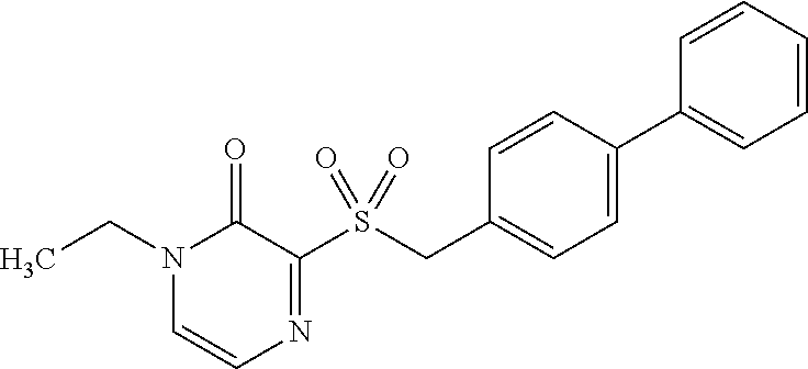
C1=CC(C2=CC=CC=C2)=CC=C1CS(C1=NC=CN(CC)C1=O)(=O)=O
